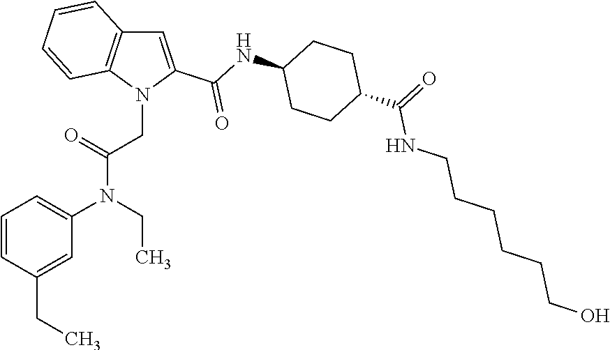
C1(CC)=CC(N(CC)C(=O)CN2C(C(=O)NC3CCC(C(=O)NCCCCCCO)CC3)=CC3=C2C=CC=C3)=CC=C1
